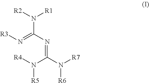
N(=C(N=C(N([R4])[R5])N([R7])[R6])N([R2])[R1])[R3]
